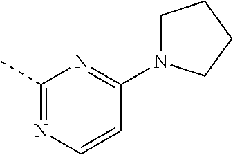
C1(C)=NC=CC(N2CCCC2)=N1
